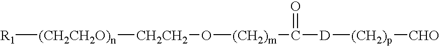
O([(CH2)m]C([D][(CH2)p][CHO])=O)[CH2CH2][(CH2CH2O)n][R1]
